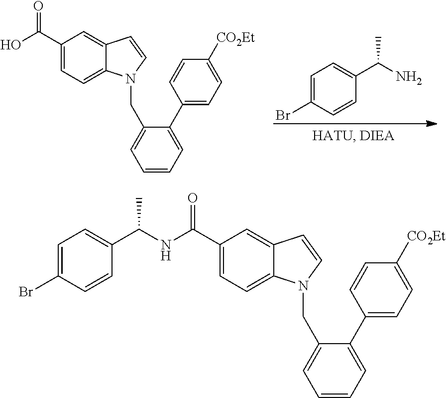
C1(C(O)=O)=CC=C2C(=C1)C=CN2CC1=CC=CC=C1C1=CC=C([CO2Et])C=C1.C1=C(Br)C=CC(C(N)C)=C1.C1(C(NC(C2=CC=C(Br)C=C2)C)=O)=CC=C2C(=C1)C=CN2CC1=CC=CC=C1C1=CC=C([CO2Et])C=C1
